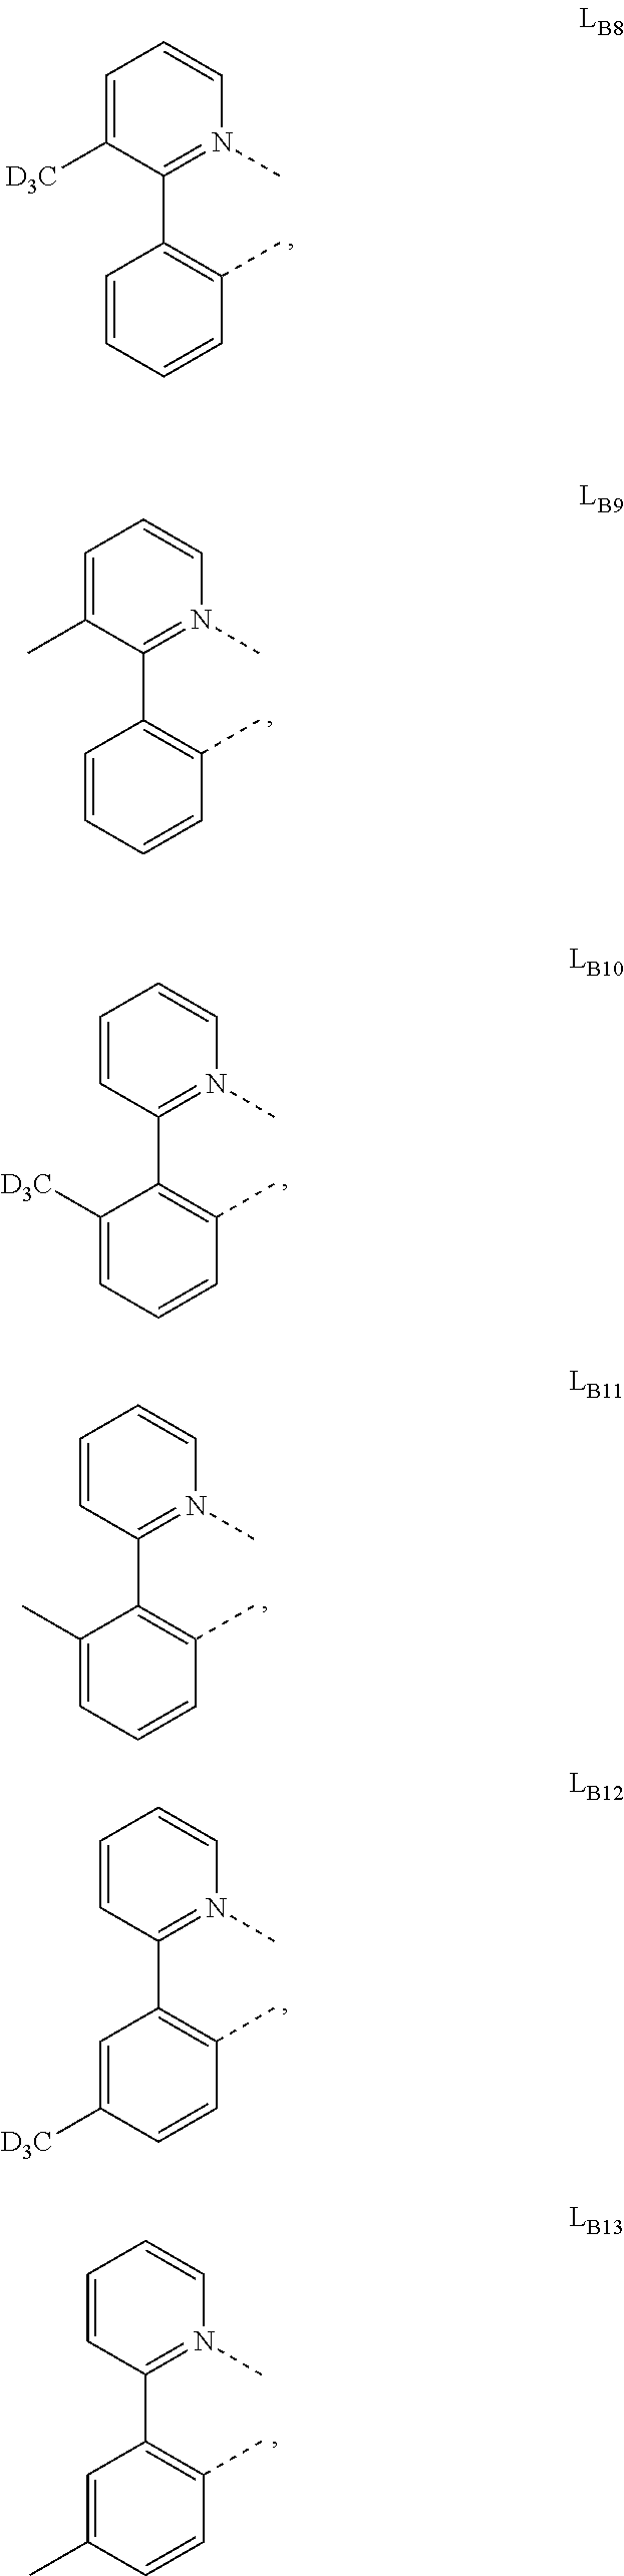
C1=C([D3C])C(C2=C(C)C=CC=C2)=N(C)C=C1.C1=C(C)C(C2=C(C)C=CC=C2)=N(C)C=C1.C1=CC(C2=C(C)C=CC=C2[D3C])=N(C)C=C1.C1=CC(C2=C(C)C=CC=C2C)=N(C)C=C1.C1=CC(C2=C(C)C=CC([D3C])=C2)=N(C)C=C1.C1=CC(C2=C(C)C=CC(C)=C2)=N(C)C=C1
